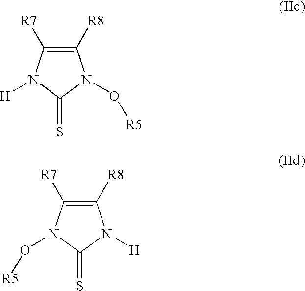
C1([R8])=C([R7])N([H])C(=S)N1O[R5].C1([R8])=C([R7])N(O[R5])C(=S)N1[H]
